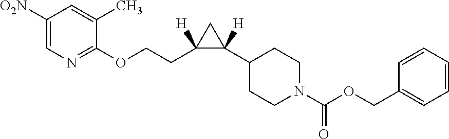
C1(OCCC2([H])C(C3CCN(C(OCC4=CC=CC=C4)=O)CC3)([H])C2)=NC=C([O2N])C=C1C
